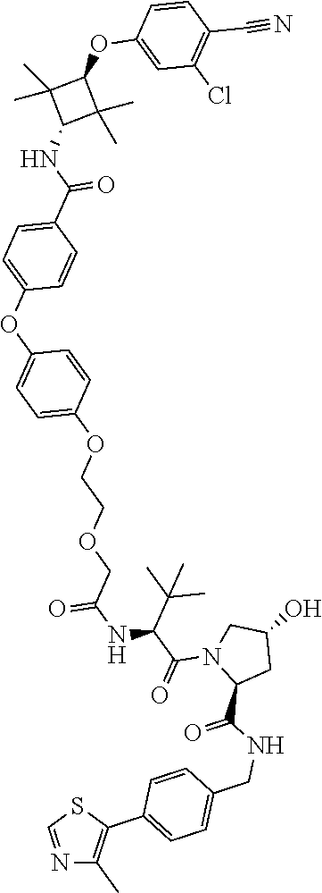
N1=CSC(C2=CC=C(CNC(=O)C3CC(O)CN3C(=O)C(NC(=O)COCCOC3=CC=C(OC4=CC=C(C(=O)NC5C(C)(C)C(OC6=CC(Cl)=C(C#N)C=C6)C5(C)C)C=C4)C=C3)C(C)(C)C)C=C2)=C1C
